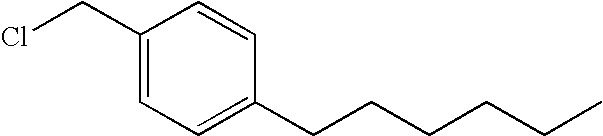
C1(CCl)=CC=C(CCCCCC)C=C1
